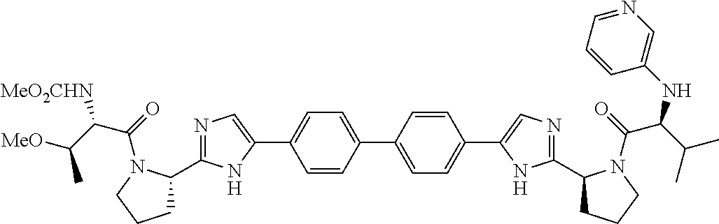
C1=CC(C2=CC=C(C3=CN=C(C4CCCN4C(=O)C(C(C)[MeO])[MeO2CHN])N3)C=C2)=CC=C1C1=CN=C(C2CCCN2C(=O)C(C(C)C)NC2=CN=CC=C2)N1
